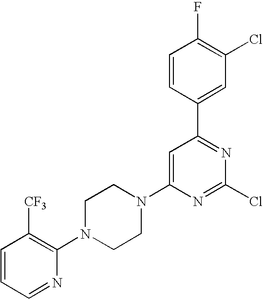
C1=C(N2CCN(C3=C([CF3])C=CC=N3)CC2)N=C(Cl)N=C1C1=CC(Cl)=C(F)C=C1
